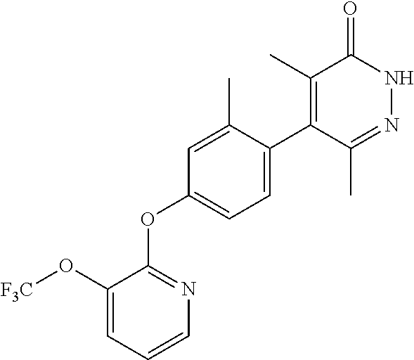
C1=C(C)C(C2=C(C)C(=O)NN=C2C)=CC=C1OC1=NC=CC=C1O[F3C]
